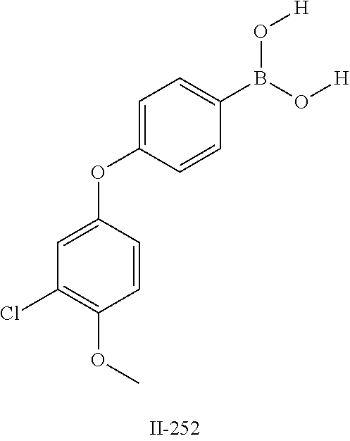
C1=C(OC2=CC=C(B(O[H])O[H])C=C2)C=CC(OC)=C1Cl
